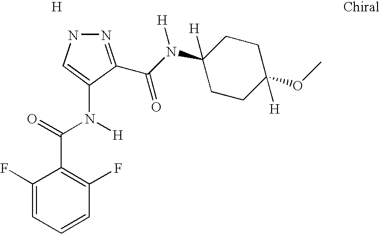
[H].N1N=C(C(N(C2([H])CCC(OC)([H])CC2)[H])=O)C(N(C(=O)C2=C(F)C=CC=C2F)[H])=C1
